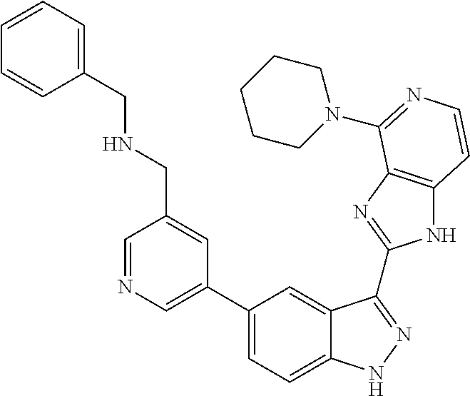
C1(C2=CN=CC(CNCC3=CC=CC=C3)=C2)=CC=C2C(=C1)C(C1=NC3=C(N1)C=CN=C3N1CCCCC1)=NN2
